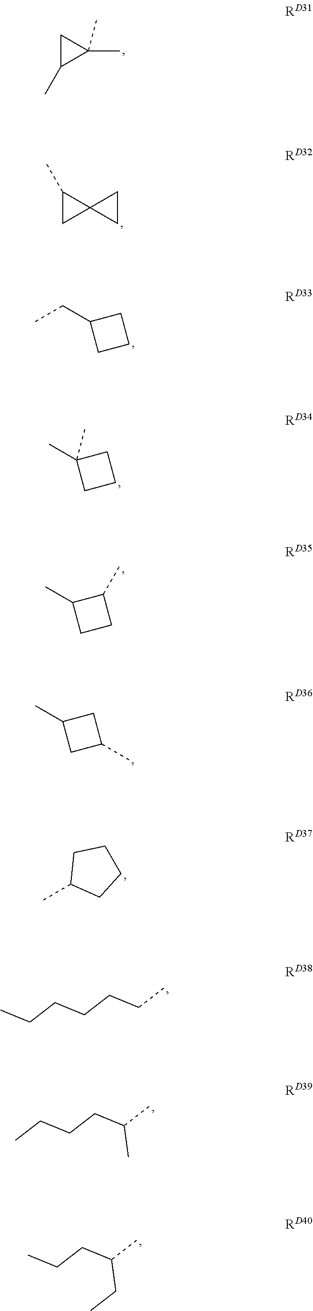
C1C(C)C1(C)C.C1(C)CC12CC2.CCC1CCC1.C1C(C)(C)CC1.C1(C)C(C)CC1.C1C(C)CC1C.CC1CCCC1.C(CCCC)CC.C(CCC(C)C)C.CCCC(C)CC
